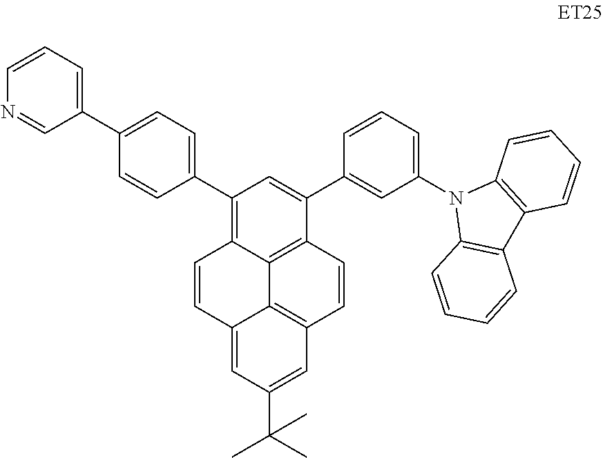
C12=C3C4=C(C(C5=CC(N6C7=C(C8=C6C=CC=C8)C=CC=C7)=CC=C5)=CC(C5=CC=C(C6=CC=CN=C6)C=C5)=C4C=CC3=CC(C(C)(C)C)=C1)C=C2
